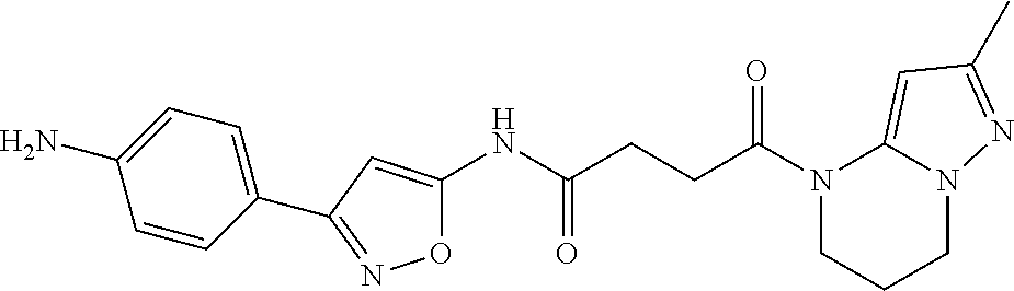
O1C(NC(CCC(N2CCCN3C2=CC(C)=N3)=O)=O)=CC(C2=CC=C(N)C=C2)=N1
